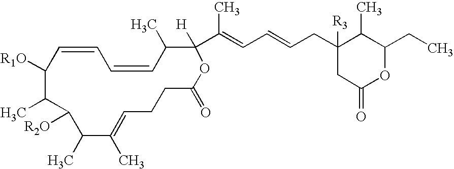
C1=CC=CC(C)C(C(=CC=CCC2([R3])CC(=O)OC(CC)C2C)C)([H])OC(=O)CCC=C(C)C(C)C([R2O])C(C)C1[R1O]
